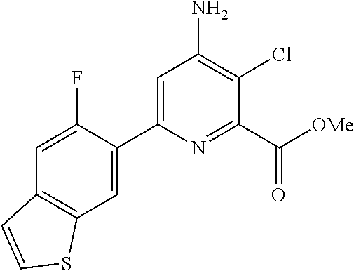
C1=C(C2=CC3=C(C=C2F)C=CS3)N=C(C([OMe])=O)C(Cl)=C1N
